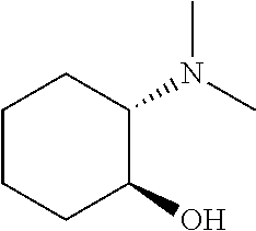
C1CCC(O)C(N(C)C)C1
